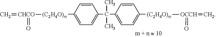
C1=CC([(C2H4O)m][CHCO](=O)=C)=CC=C1C(C1=CC=C([(C2H4O)m][OCCH](=O)=C)C=C1)(C)C
